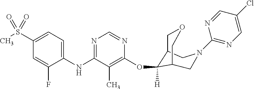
C1(NC2=NC=NC(OC3([H])C4COCC3CN(C3=NC=C(Cl)C=N3)C4)=C2C)=CC=C(S(C)(=O)=O)C=C1F
